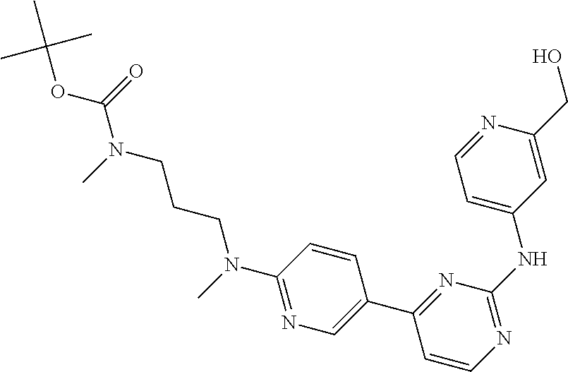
C1(C2=NC(NC3=CC=NC(CO)=C3)=NC=C2)=CN=C(N(CCCN(C(OC(C)(C)C)=O)C)C)C=C1
